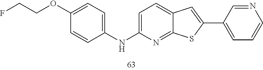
C1=C(NC2=CC=C(OCCF)C=C2)N=C2C(=C1)C=C(C1=CC=CN=C1)S2
